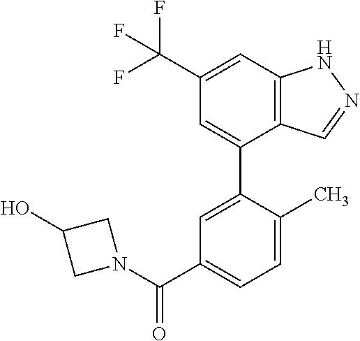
C12=C(C=C(C(F)(F)F)C=C1C1=CC(C(N3CC(O)C3)=O)=CC=C1C)NN=C2
